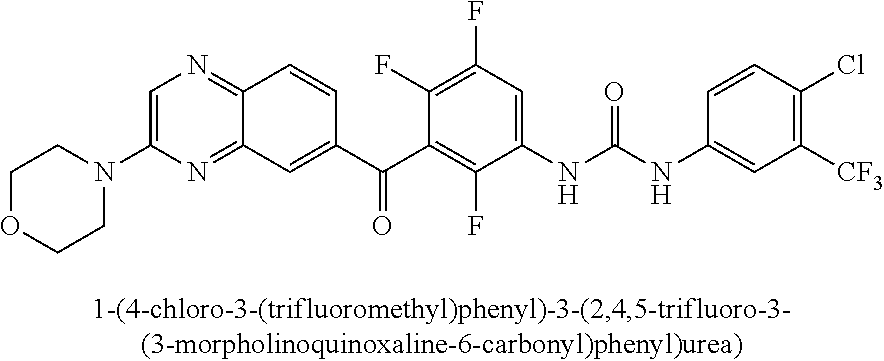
C1COCCN1C1=CN=C2C(=N1)C=C(C(C1=C(F)C(NC(NC3=CC([CF3])=C(Cl)C=C3)=O)=CC(F)=C1F)=O)C=C2
